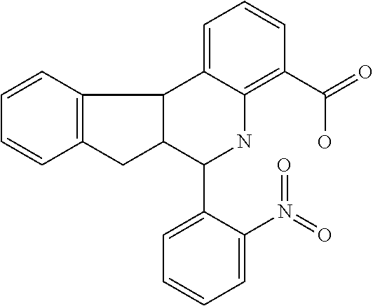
C12=C(C=CC=C1)C1C(C2)C(C2=CC=CC=C2N(=O)=O)NC2=C(C(O)=O)C=CC=C12
